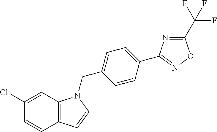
C12=C(C=CN1CC1=CC=C(C3=NOC(C(F)(F)F)=N3)C=C1)C=CC(Cl)=C2
